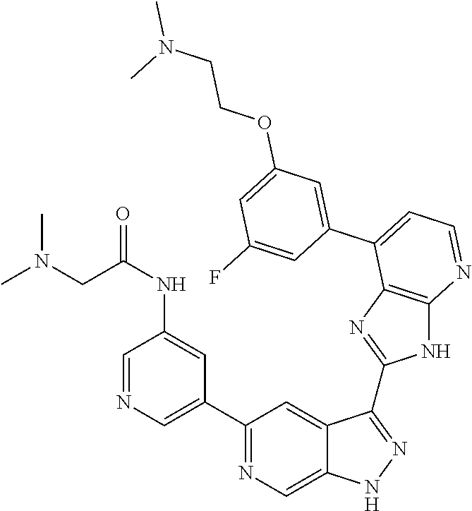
C1(C2=NC=C3C(=C2)C(C2=NC4=C(N2)N=CC=C4C2=CC(OCCN(C)C)=CC(F)=C2)=NN3)=CN=CC(NC(CN(C)C)=O)=C1
